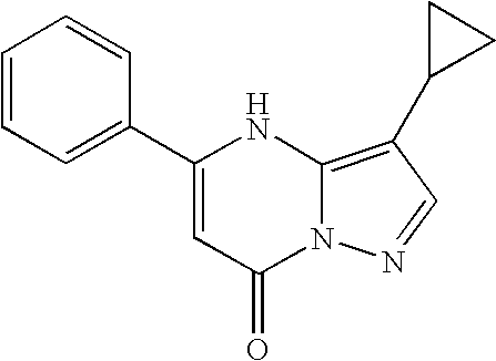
C12=C(C3CC3)C=NN1C(=O)C=C(C1=CC=CC=C1)N2
